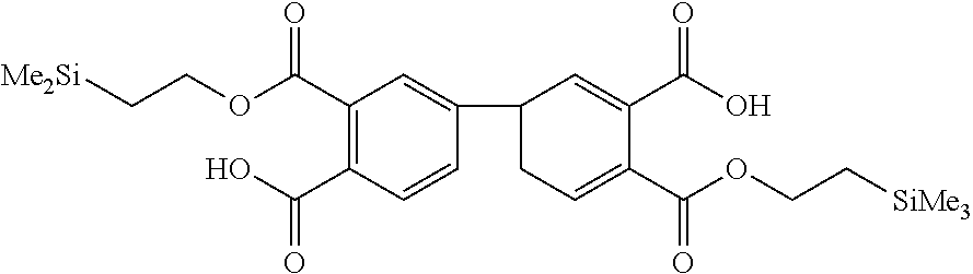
[Me2Si]CCOC(C1=C(C(=O)O)C=CC(C2CC=C(C(=O)OCC[SiMe3])C(C(O)=O)=C2)=C1)=O
